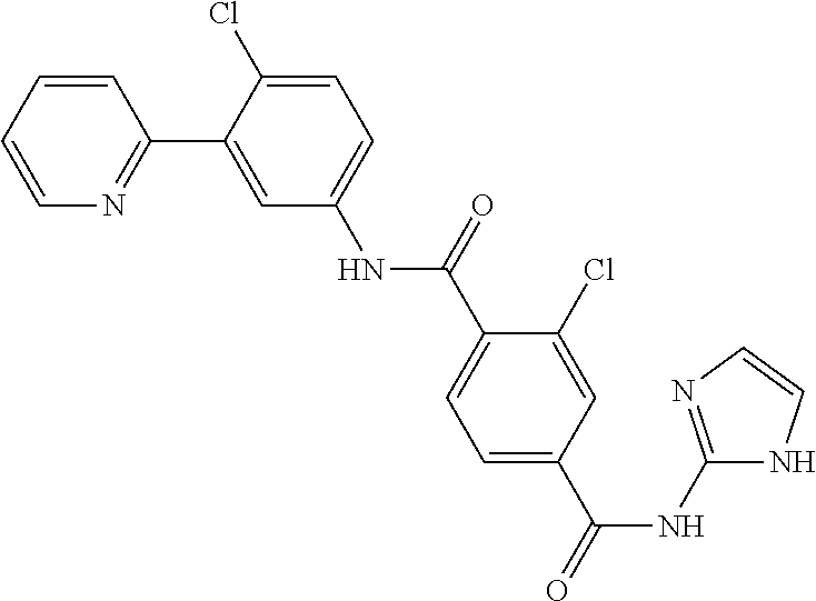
C1=CC=CN=C1C1=CC(NC(C2=CC=C(C(NC3=NC=CN3)=O)C=C2Cl)=O)=CC=C1Cl
